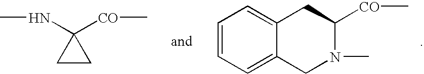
CNC1([CO]C)CC1.C12=CC=CC=C1CC([CO]C)N(C)C2
